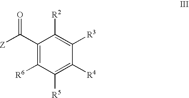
C1([R6])=C(C([Z])=O)C([R2])=C([R3])C([R4])=C1[R5]
